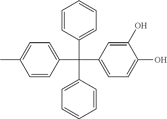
C1=CC(C(C2=CC=CC=C2)(C2=CC=C(O)C(O)=C2)C2=CC=C(C)C=C2)=CC=C1
